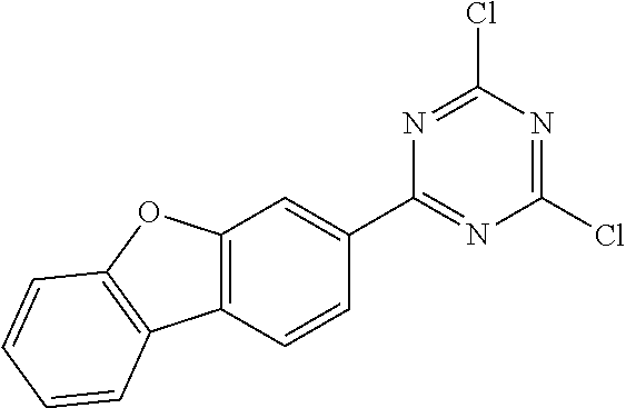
C1(Cl)=NC(C2=CC3=C(C=C2)C2=C(O3)C=CC=C2)=NC(Cl)=N1
